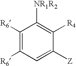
C1([R6])=C([R6])C=C([Z])C([R4])=C1[NR1R2]
